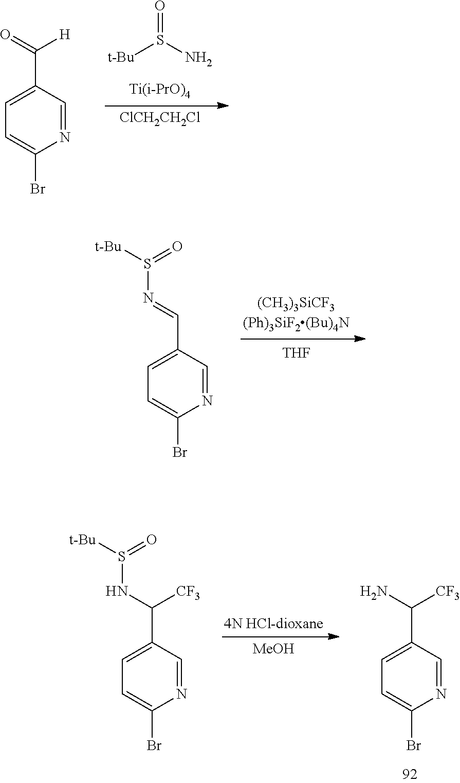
[t-Bu]S(=O)N.[ClCH2CH2Cl].N1=CC(C([H])=O)=CC=C1Br.[THF].N1=CC(C=NS(=O)[t-Bu])=CC=C1Br.[MeOH].N1=CC(C(N)[CF3])=CC=C1Br.N1=CC(C(NS(=O)[t-Bu])[CF3])=CC=C1Br
